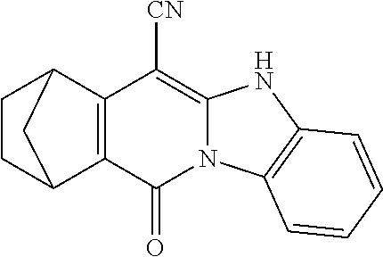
C1CC2C3=C(C1C2)C([CN])=C1N(C3=O)C2=C(N1)C=CC=C2
